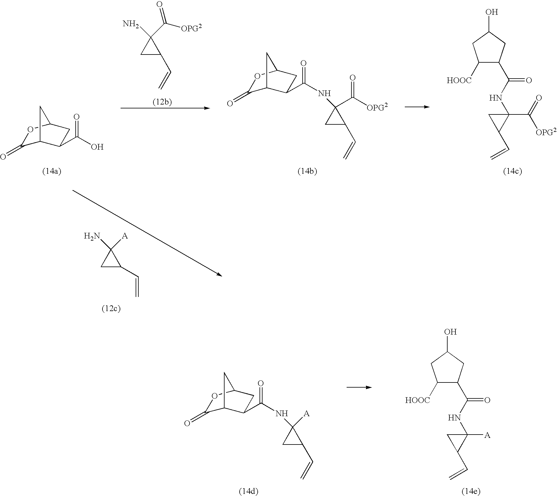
C1(=O)C2C(C(NC3([A])CC3C=C)=O)CC(O1)C2.C1([HOOC])C(C(=O)NC2([A])CC2C=C)CC(O)C1.C1C(C=C)C1(N)[A].C1(=O)C2C(C(O)=O)CC(O1)C2.C1C(C=C)C1(N)C([OPG2])=O.C1([HOOC])C(C(=O)NC2(C(=O)[OPG2])CC2C=C)CC(O)C1.C1(=O)C2C(C(NC3(C([OPG2])=O)CC3C=C)=O)CC(O1)C2
